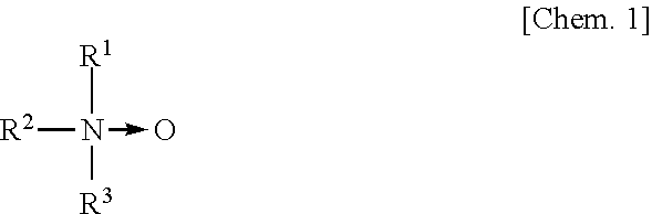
[R2]N(->O)([R1])[R3]
